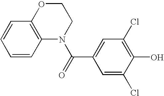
C1=CC2=C(C=C1)OCCN2C(=O)C1=CC(Cl)=C(O)C(Cl)=C1
